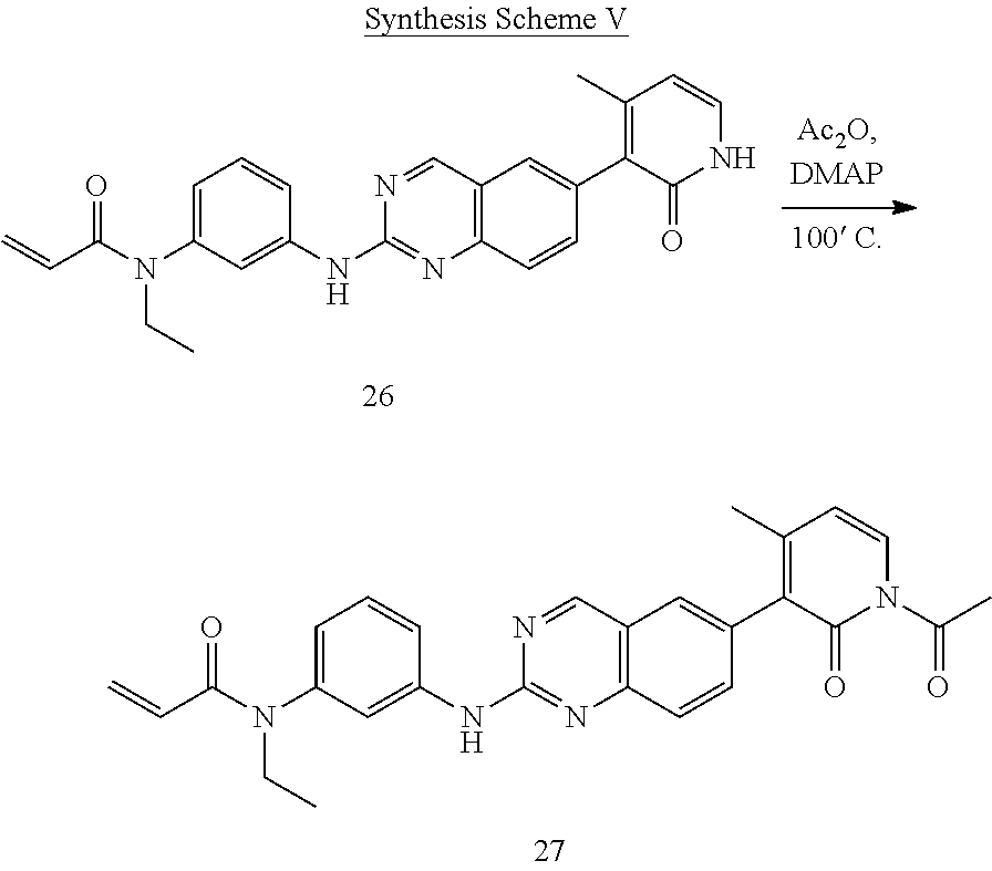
N1=CC2=C(N=C1NC1=CC(N(C(C=C)=O)CC)=CC=C1)C=CC(C1=C(C)C=CN(C(C)=O)C1=O)=C2.N1=CC2=C(N=C1NC1=CC(N(C(C=C)=O)CC)=CC=C1)C=CC(C1=C(C)C=CNC1=O)=C2
